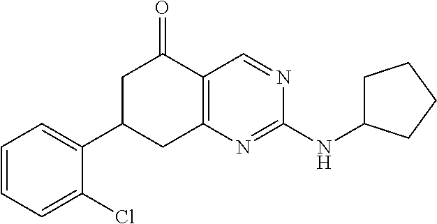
C1=CC=C(Cl)C(C2CC3=C(C(=O)C2)C=NC(NC2CCCC2)=N3)=C1
